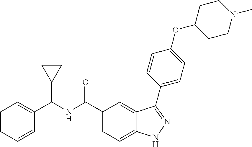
C1=CC=CC(C(NC(C2=CC=C3C(=C2)C(C2=CC=C(OC4CCN(C)CC4)C=C2)=NN3)=O)C2CC2)=C1
